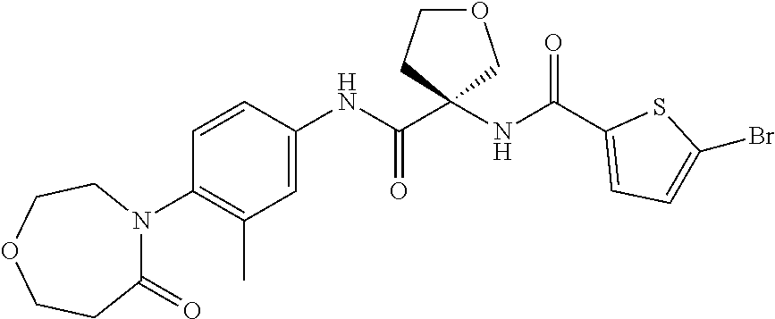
C1(=O)N(C2=C(C)C=C(NC(C3(NC(C4=CC=C(Br)S4)=O)COCC3)=O)C=C2)CCOCC1
